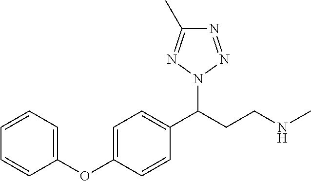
C1(OC2=CC=C(C(CCNC)N3N=C(C)N=N3)C=C2)=CC=CC=C1
